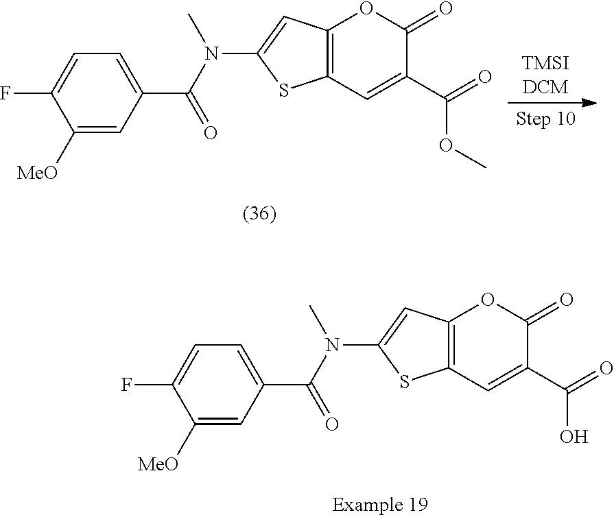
C12=C(C=C(C(=O)OC)C(=O)O1)SC(N(C(=O)C1=CC=C(F)C([MeO])=C1)C)=C2.C12=C(C=C(C(=O)O)C(=O)O1)SC(N(C(=O)C1=CC=C(F)C([MeO])=C1)C)=C2
